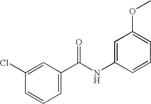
C1(Cl)=CC(C(NC2=CC(OC)=CC=C2)=O)=CC=C1
